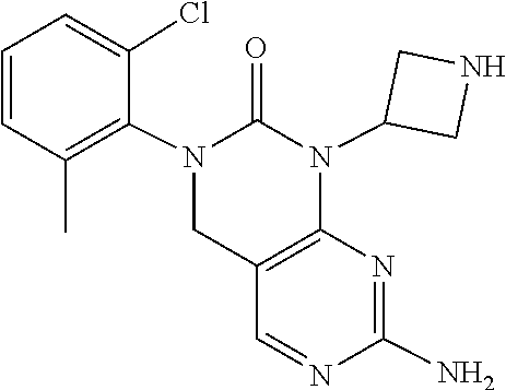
N1=CC2=C(N=C1N)N(C1CNC1)C(=O)N(C1=C(C)C=CC=C1Cl)C2
